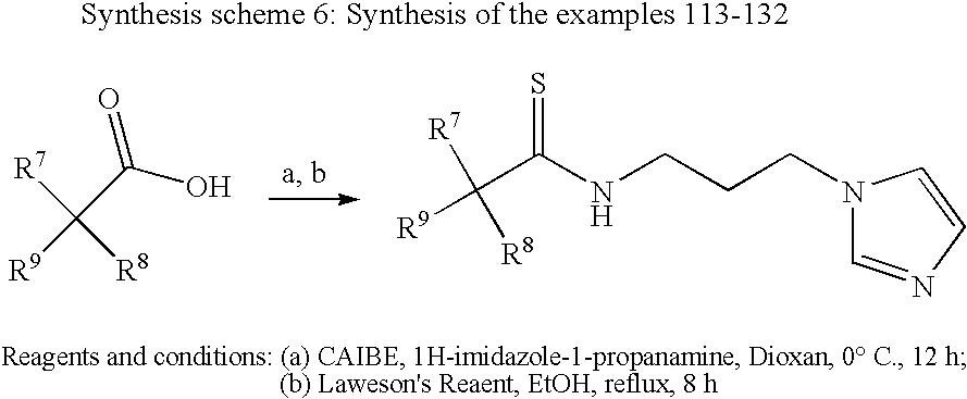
C([R9])([R7])([R8])C(=O)O.C([R9])([R7])([R8])C(=S)NCCCN1C=NC=C1
